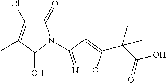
C1(=O)C(Cl)=C(C)C(O)N1C1=NOC(C(C(O)=O)(C)C)=C1
